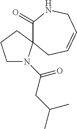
C1(=O)NCC=CCC12N(C(CC(C)C)=O)CCC2
